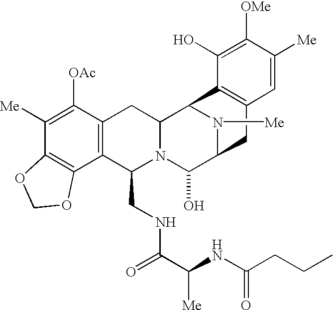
C1([Me])=C([OAc])C2=C(C3=C1OCO3)C(CNC(=O)C([Me])NC(CCC)=O)N1C(C2)C2N([Me])C(C1O)CC1=C2C(O)=C([OMe])C([Me])=C1
